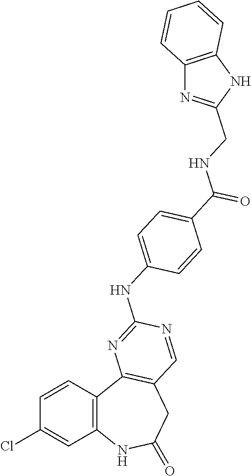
C1=CC2=C(C=C1Cl)NC(=O)CC1=C2N=C(NC2=CC=C(C(NCC3=NC4=C(N3)C=CC=C4)=O)C=C2)N=C1
